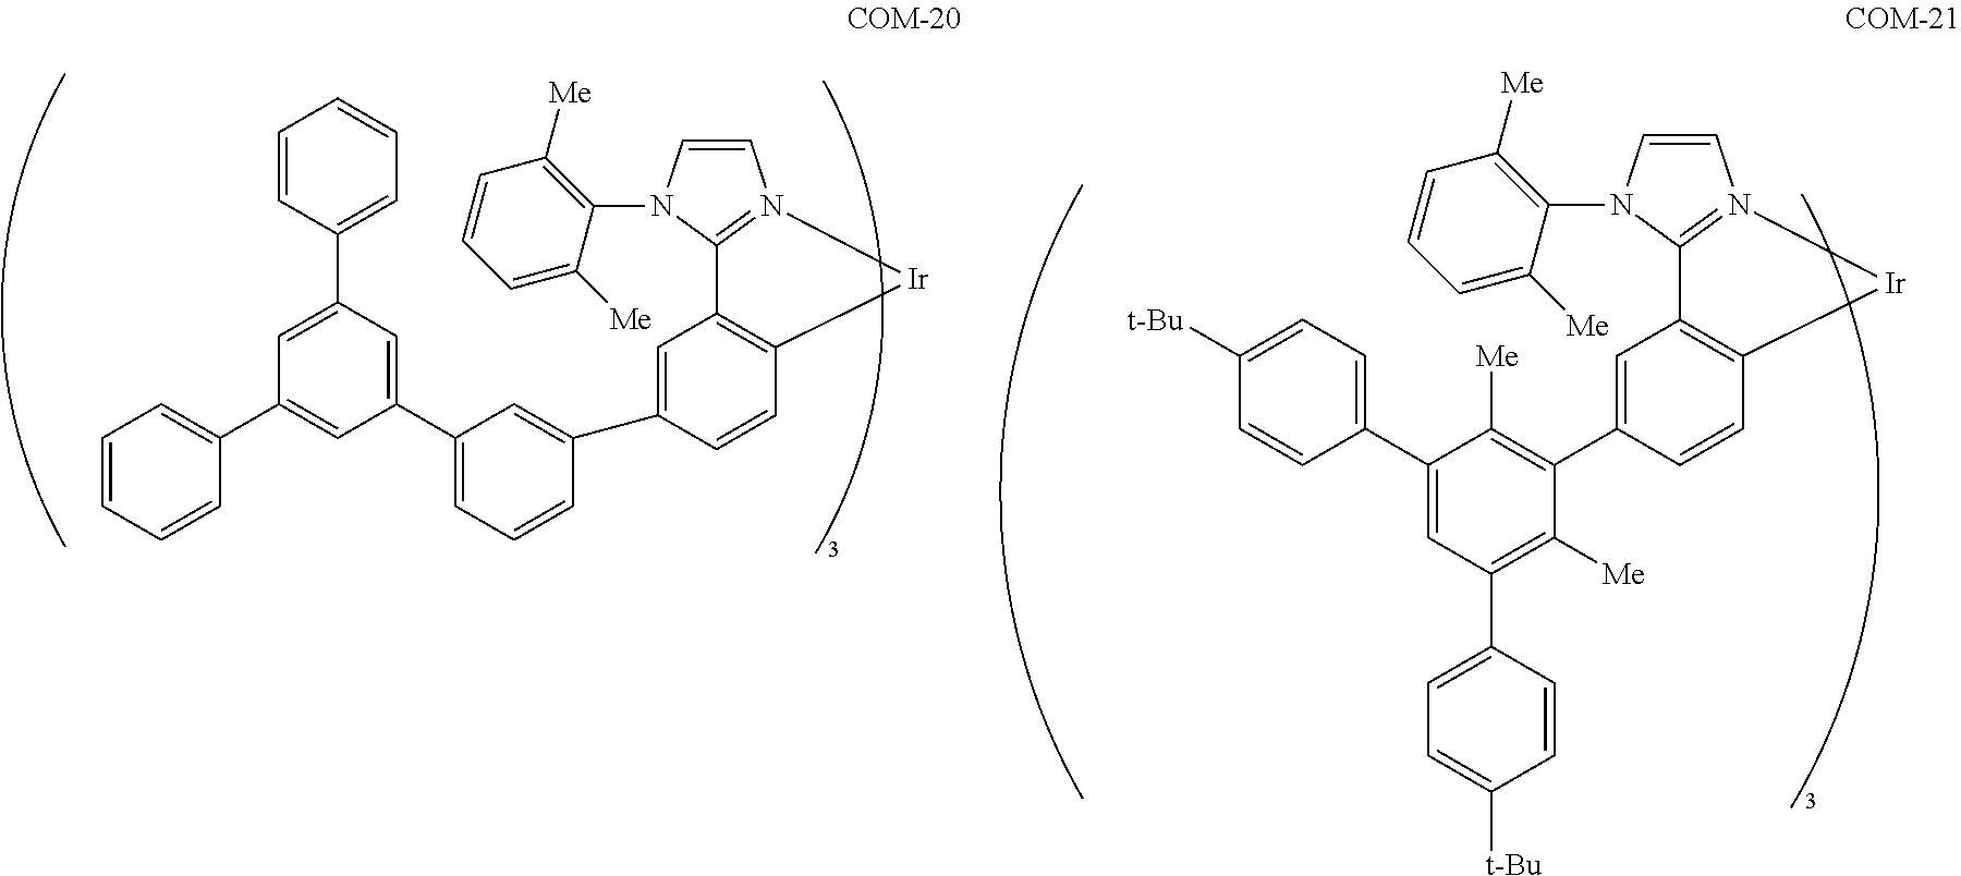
C1(C2=C([Me])C(C3=CC=C([t-Bu])C=C3)=CC(C3=CC=C([t-Bu])C=C3)=C2[Me])=CC2=C(C=C1)[Ir]N1=C2N(C2=C([Me])C=CC=C2[Me])C=C1.C1(C2=CC(C3=CC(C4=CC=CC=C4)=CC(C4=CC=CC=C4)=C3)=CC=C2)=CC2=C(C=C1)[Ir]N1=C2N(C2=C([Me])C=CC=C2[Me])C=C1
